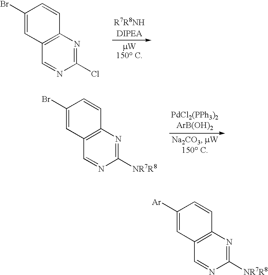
C12=C(N=C(Cl)N=C1)C=CC(Br)=C2.C12=C(N=C([NR7R8])N=C1)C=CC(Br)=C2.C12=C(N=C([NR7R8])N=C1)C=CC([Ar])=C2
